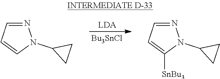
[Bu3SnCl].N1=CC=CN1C1CC1.N1=CC=C([SnBu3])N1C1CC1
